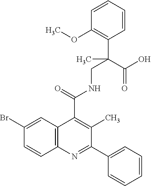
C1=CC2=C(C=C1Br)C(C(=O)NCC(C(O)=O)(C1=C(OC)C=CC=C1)C)=C(C)C(C1=CC=CC=C1)=N2
